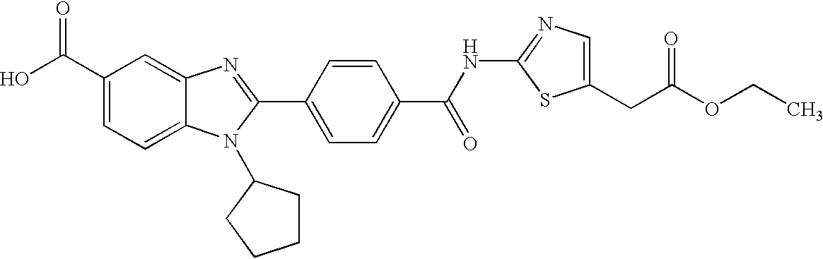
C1(C(O)=O)=CC=C2C(=C1)N=C(C1=CC=C(C(NC3=NC=C(CC(OCC)=O)S3)=O)C=C1)N2C1CCCC1
